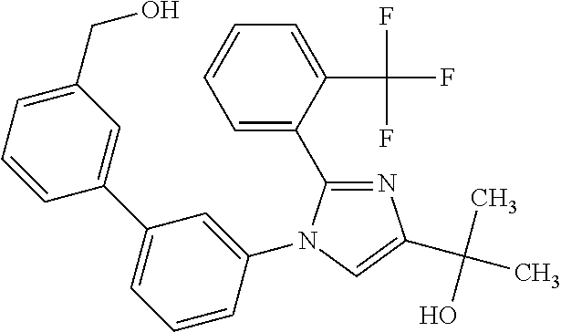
C1=C(C2=NC(C(C)(O)C)=CN2C2=CC(C3=CC(CO)=CC=C3)=CC=C2)C(C(F)(F)F)=CC=C1
